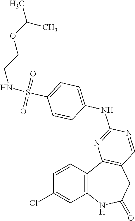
C1=CC2=C(C=C1Cl)NC(=O)CC1=C2N=C(NC2=CC=C(S(=O)(=O)NCCOC(C)C)C=C2)N=C1
